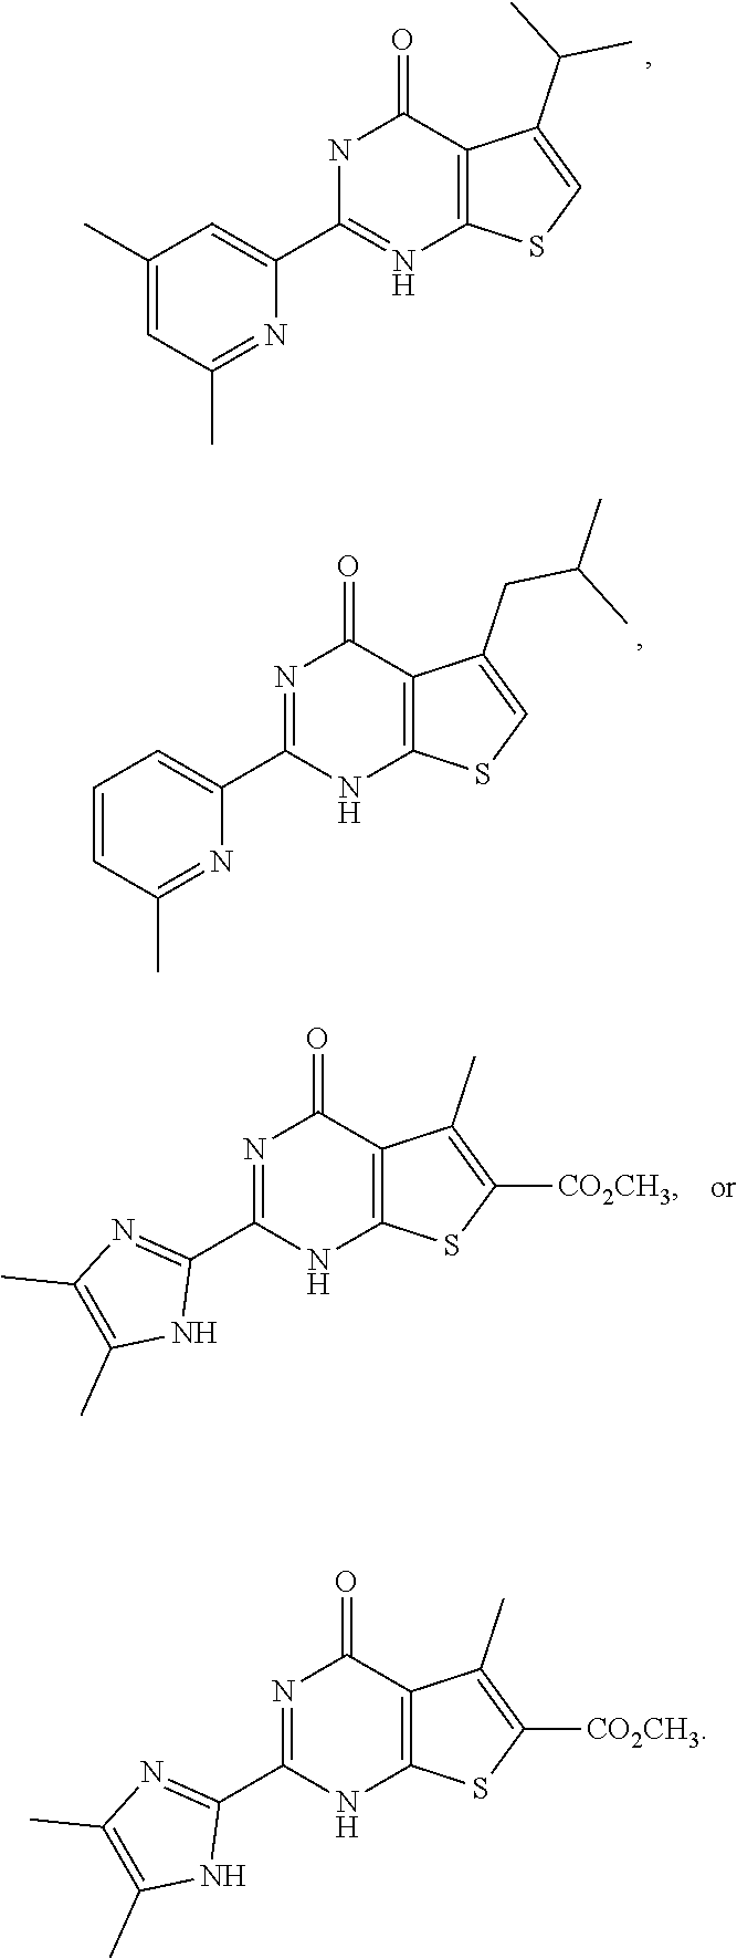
N1=C(C2=CC=CC(C)=N2)NC2=C(C1=O)C(CC(C)C)=CS2.N1=C(C2=NC(C)=C(C)N2)NC2=C(C1=O)C(C)=C([CO2CH3])S2.N1C(C2=CC(C)=CC(C)=N2)=NC2=C(C1=O)C(C(C)C)=CS2.N1=C(C2=NC(C)=C(C)N2)NC2=C(C1=O)C(C)=C([CO2CH3])S2
